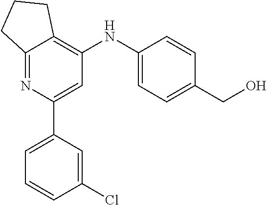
C1(Cl)=CC(C2=CC(NC3=CC=C(CO)C=C3)=C3C(=N2)CCC3)=CC=C1
